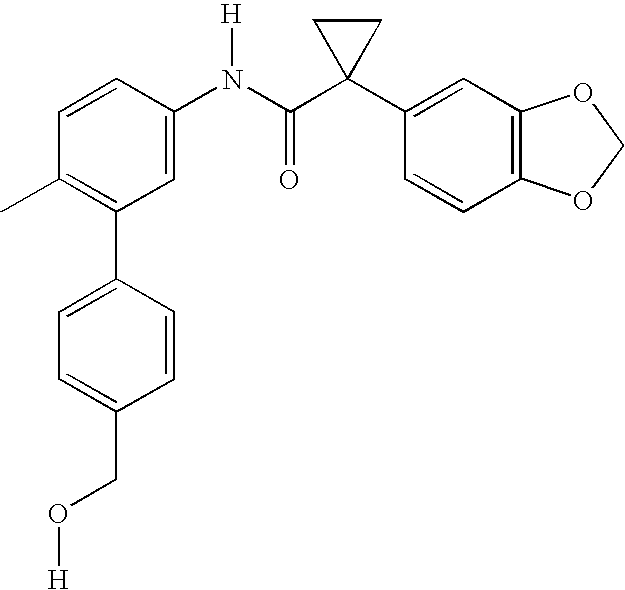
C1(N(C(C2(C3=CC4=C(C=C3)OCO4)CC2)=O)[H])=CC(C2=CC=C(CO[H])C=C2)=C(C)C=C1
